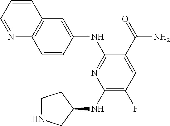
C1(NC2CCNC2)=C(F)C=C(C(=O)N)C(NC2=CC3=C(C=C2)N=CC=C3)=N1
